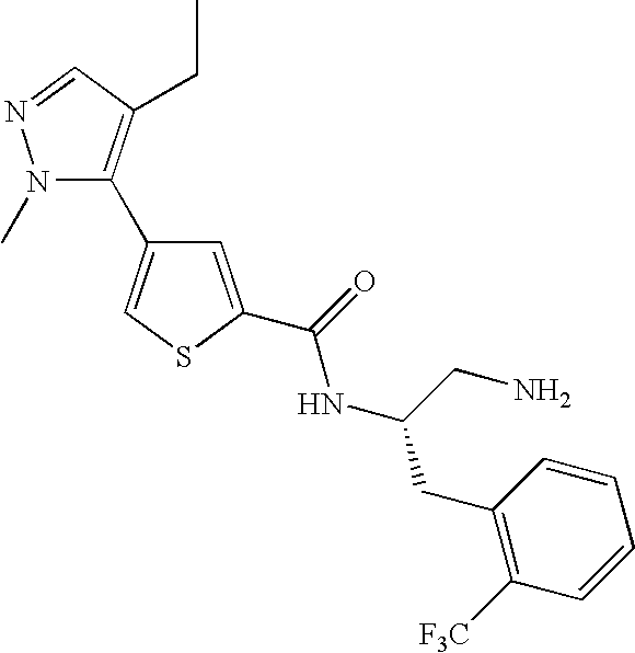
C1=C(C(=O)NC(CN)CC2=C([F3C])C=CC=C2)SC=C1C1=C(CC)C=NN1C
